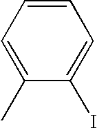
C1=CC=C(C)C(I)=C1
